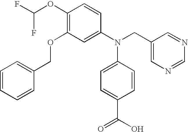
C1(OC(F)F)=C(OCC2=CC=CC=C2)C=C(N(CC2=CN=CN=C2)C2=CC=C(C(O)=O)C=C2)C=C1
